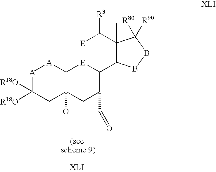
[A]1C([R18O])([R18O])CC23C(C)([A]1)[E]1C(C(C2)C(=O)(C)O3)C2C(C)(C([R3])[E]1)C([R80])([R90])BB2
